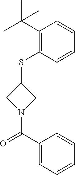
C1(SC2CN(C(C3=CC=CC=C3)=O)C2)=C(C(C)(C)C)C=CC=C1
